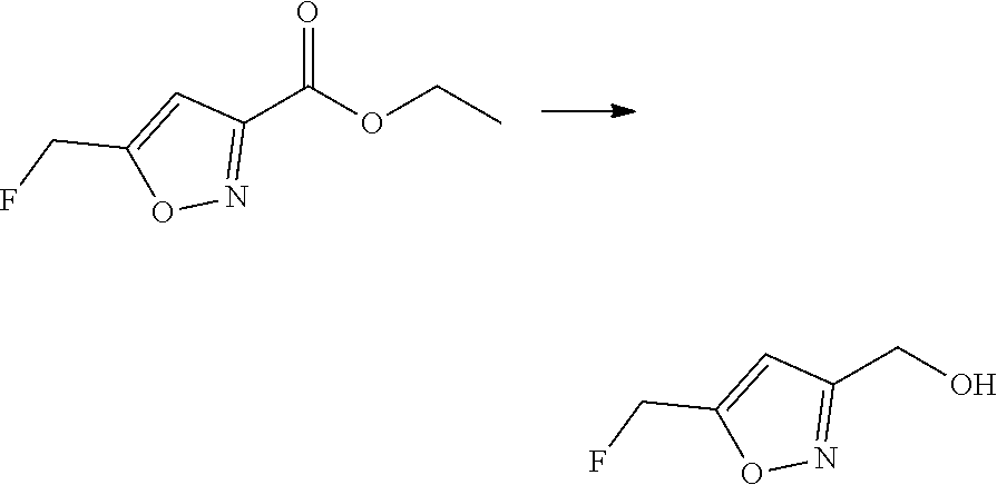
CCOC(C1=NOC(CF)=C1)=O.OCC1=NOC(CF)=C1
